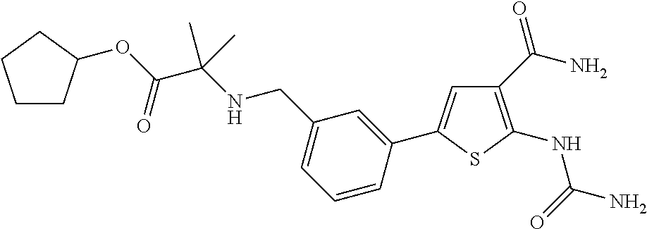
C1(C(N)=O)=C(NC(=O)N)SC(C2=CC(CNC(C(OC3CCCC3)=O)(C)C)=CC=C2)=C1
